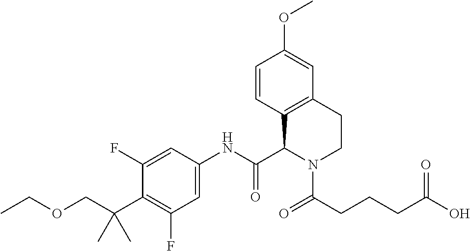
C1=CC2=C(C=C1OC)CCN(C(CCCC(O)=O)=O)C2C(NC1=CC(F)=C(C(COCC)(C)C)C(F)=C1)=O
